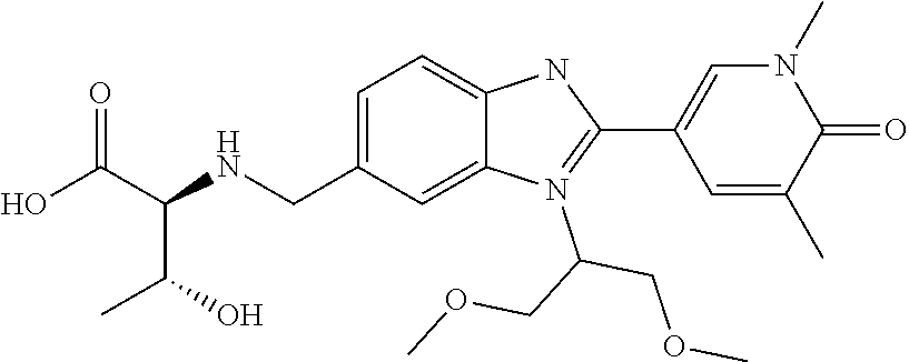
C12=CC=C(CNC(C(O)C)C(O)=O)C=C1N(C(COC)COC)=C(C1=CN(C)C(=O)C(C)=C1)N2
